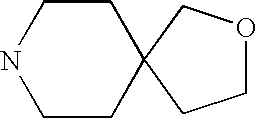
C1CC2(CCN1)CCOC2
